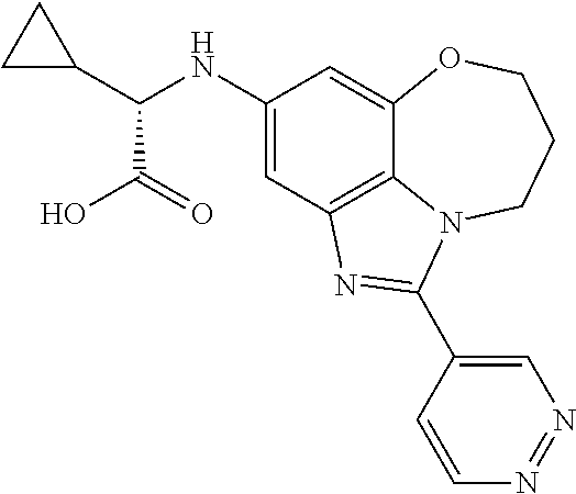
C1(NC(C2CC2)C(=O)O)=CC2=C3C(=C1)OCCCN3C(C1=CN=NC=C1)=N2
